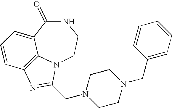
C1(=O)C2=CC=CC3=C2N(CCN1)C(CN1CCN(CC2=CC=CC=C2)CC1)=N3
